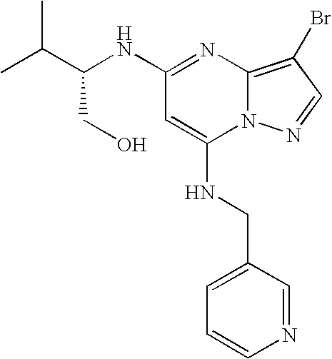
N(C1=NC2=C(Br)C=NN2C(NCC2=CC=CN=C2)=C1)C(C(C)C)CO
